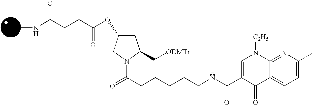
C(CCNC(C1=CN([C2H5])C2=NC(C)=CC=C2C1=O)=O)CCC(N1C(C[ODMTr])CC(OC(CCC(NC)=O)=O)C1)=O
